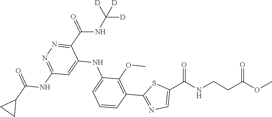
C1=CC=C(NC2=CC(NC(C3CC3)=O)=NN=C2C(NC([D])([D])[D])=O)C(OC)=C1C1=NC=C(C(NCCC(OC)=O)=O)S1
